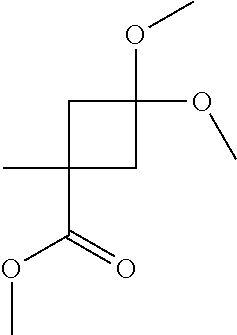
C1(OC)(OC)CC(C)(C(=O)OC)C1
